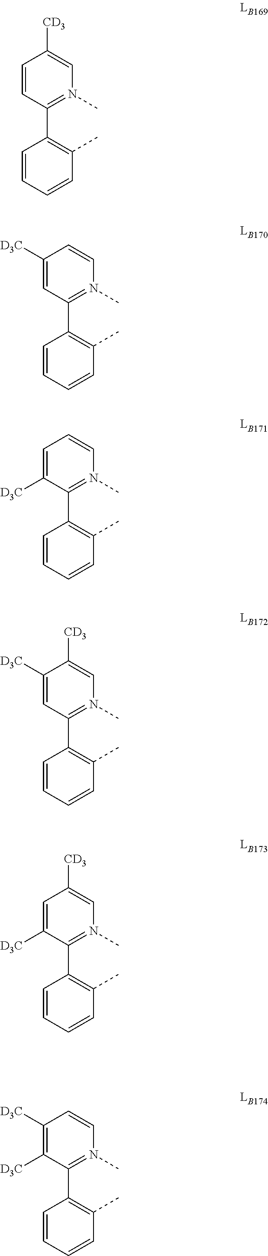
C1=CC(C2=C(C)C=CC=C2)=N(C)C=C1[CD3].C1([D3C])=CC(C2=C(C)C=CC=C2)=N(C)C=C1.C1=C([D3C])C(C2=C(C)C=CC=C2)=N(C)C=C1.C1([D3C])=CC(C2=C(C)C=CC=C2)=N(C)C=C1[CD3].C1=C([D3C])C(C2=C(C)C=CC=C2)=N(C)C=C1[CD3].C1([D3C])=C([D3C])C(C2=C(C)C=CC=C2)=N(C)C=C1
